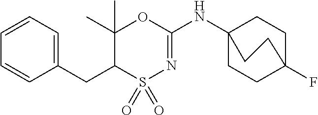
C1(CC2S(=O)(=O)N=C(NC34CCC(F)(CC3)CC4)OC2(C)C)=CC=CC=C1
